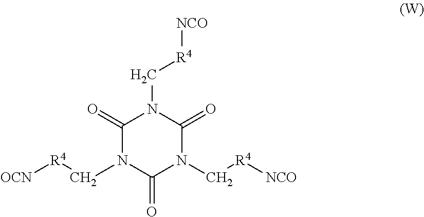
C1(=O)N(C[R4][OCN])C(=O)N(C[R4][NCO])C(=O)N1C[R4][NCO]
